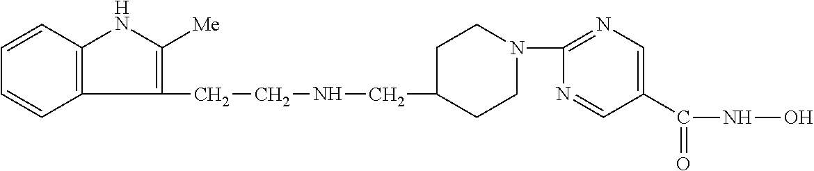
C12=C(C=CC=C1)NC([Me])=C2CCNCC1CCN(C2=NC=C(C(=O)NO)C=N2)CC1
